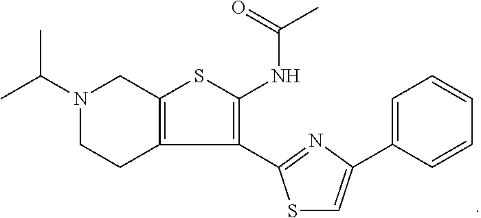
N1(C(C)C)CCC2=C(C1)SC(NC(=O)C)=C2C1=NC(C2=CC=CC=C2)=CS1
